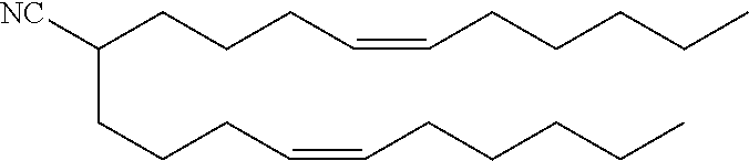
C(CCC=CCCCCC)C(CCCC=CCCCCC)[NC]
